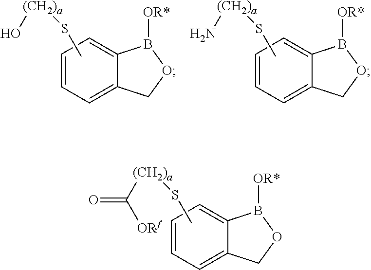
C1=CC=C2C(=C1)COB2[OR*].CS[(CH2)a]C([ORf])=O.C1=CC=C2C(=C1)COB2[OR*].CS[(CH2)a]O.C1=CC=C2C(=C1)COB2[OR*].CS[(CH2)a]N
